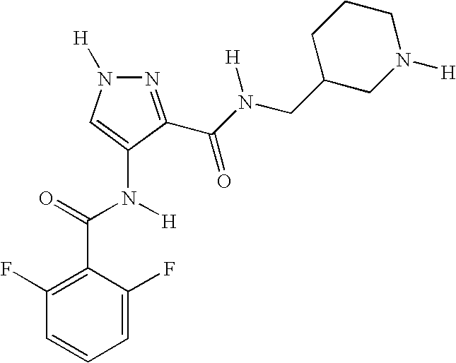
N1([H])N=C(C(N(CC2CN([H])CCC2)[H])=O)C(N(C(=O)C2=C(F)C=CC=C2F)[H])=C1
